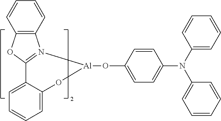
C12=CC=CC=C1C1=N([Al](OC3=CC=C(N(C4=CC=CC=C4)C4=CC=CC=C4)C=C3)O2)C2=C(O1)C=CC=C2
